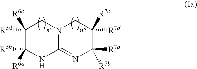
C1([R6d])([R6c])C([R6b])([R6a])NC2=NC([R7b])([R7a])C([R7d])([R7c])CN2C1
